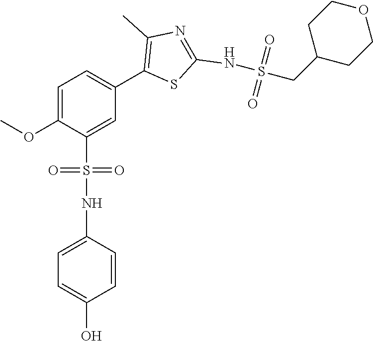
C1=C(OC)C(S(=O)(=O)NC2=CC=C(O)C=C2)=CC(C2=C(C)N=C(NS(CC3CCOCC3)(=O)=O)S2)=C1
